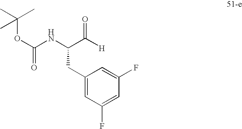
O(C(NC(C([H])=O)CC1=CC(F)=CC(F)=C1)=O)C(C)(C)C
